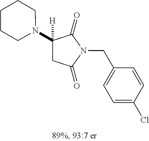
N1(C2([H])CC(=O)N(CC3=CC=C(Cl)C=C3)C2=O)CCCCC1
